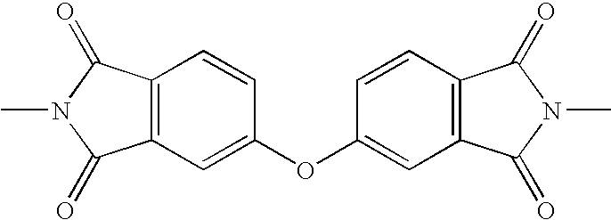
C12=C(C=C(OC3=CC4=C(C=C3)C(=O)N(C)C4=O)C=C1)C(=O)N(C)C2=O
